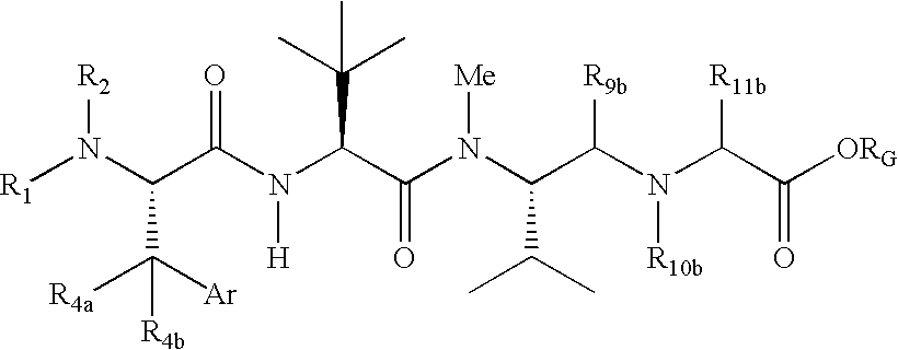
C(N(C(C(N(C(C(N(C(C([ORG])=O)[R11b])[R10b])[R9b])C(C)C)[Me])=O)C(C)(C)C)[H])(=O)C(N([R1])[R2])C([Ar])([R4a])[R4b]
